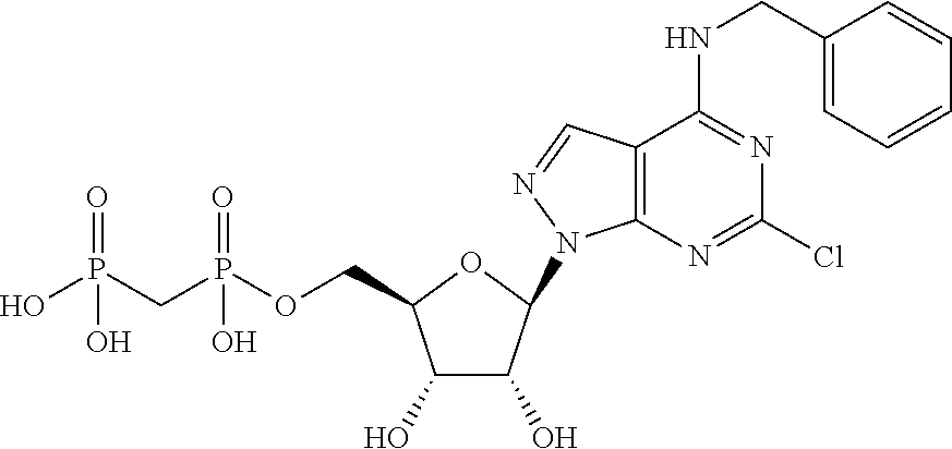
C1(O)C(O)C(N2C3=C(C=N2)C(NCC2=CC=CC=C2)=NC(Cl)=N3)OC1COP(CP(O)(=O)O)(=O)O
